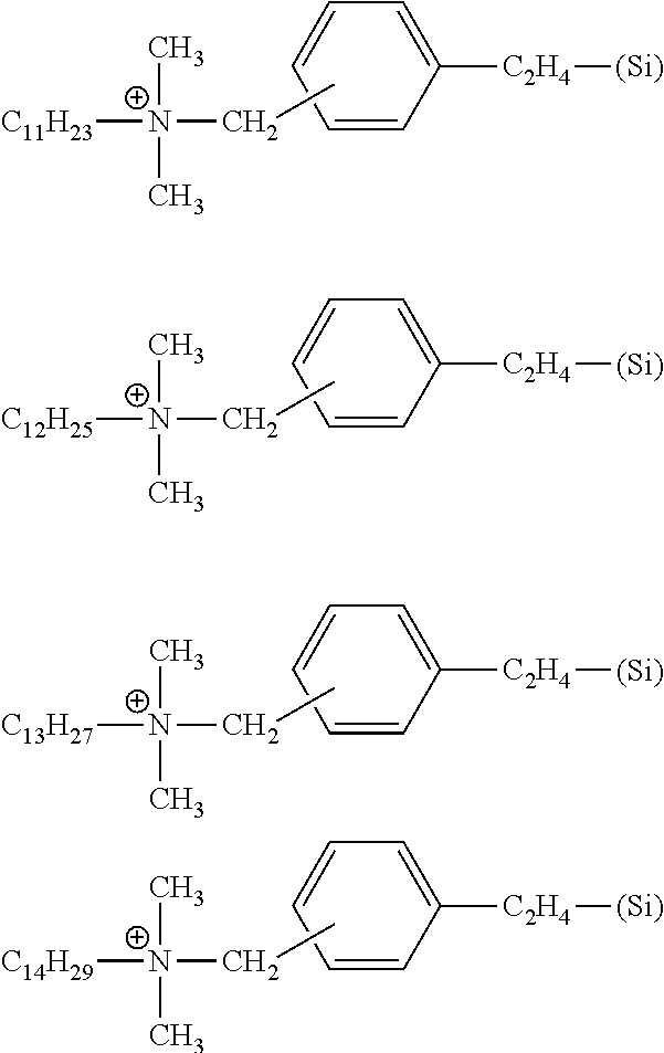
C1=CC=CC=C1[C2H4][(Si)].[C11H23][N+](C)(C)CC.C1=CC=CC=C1[C2H4][(Si)].[C12H25][N+](C)(C)CC.C1=CC=CC=C1[C2H4][(Si)].[C13H27][N+](C)(C)CC.C1=CC=CC=C1[C2H4][(Si)].[C14H29][N+](C)(C)CC
